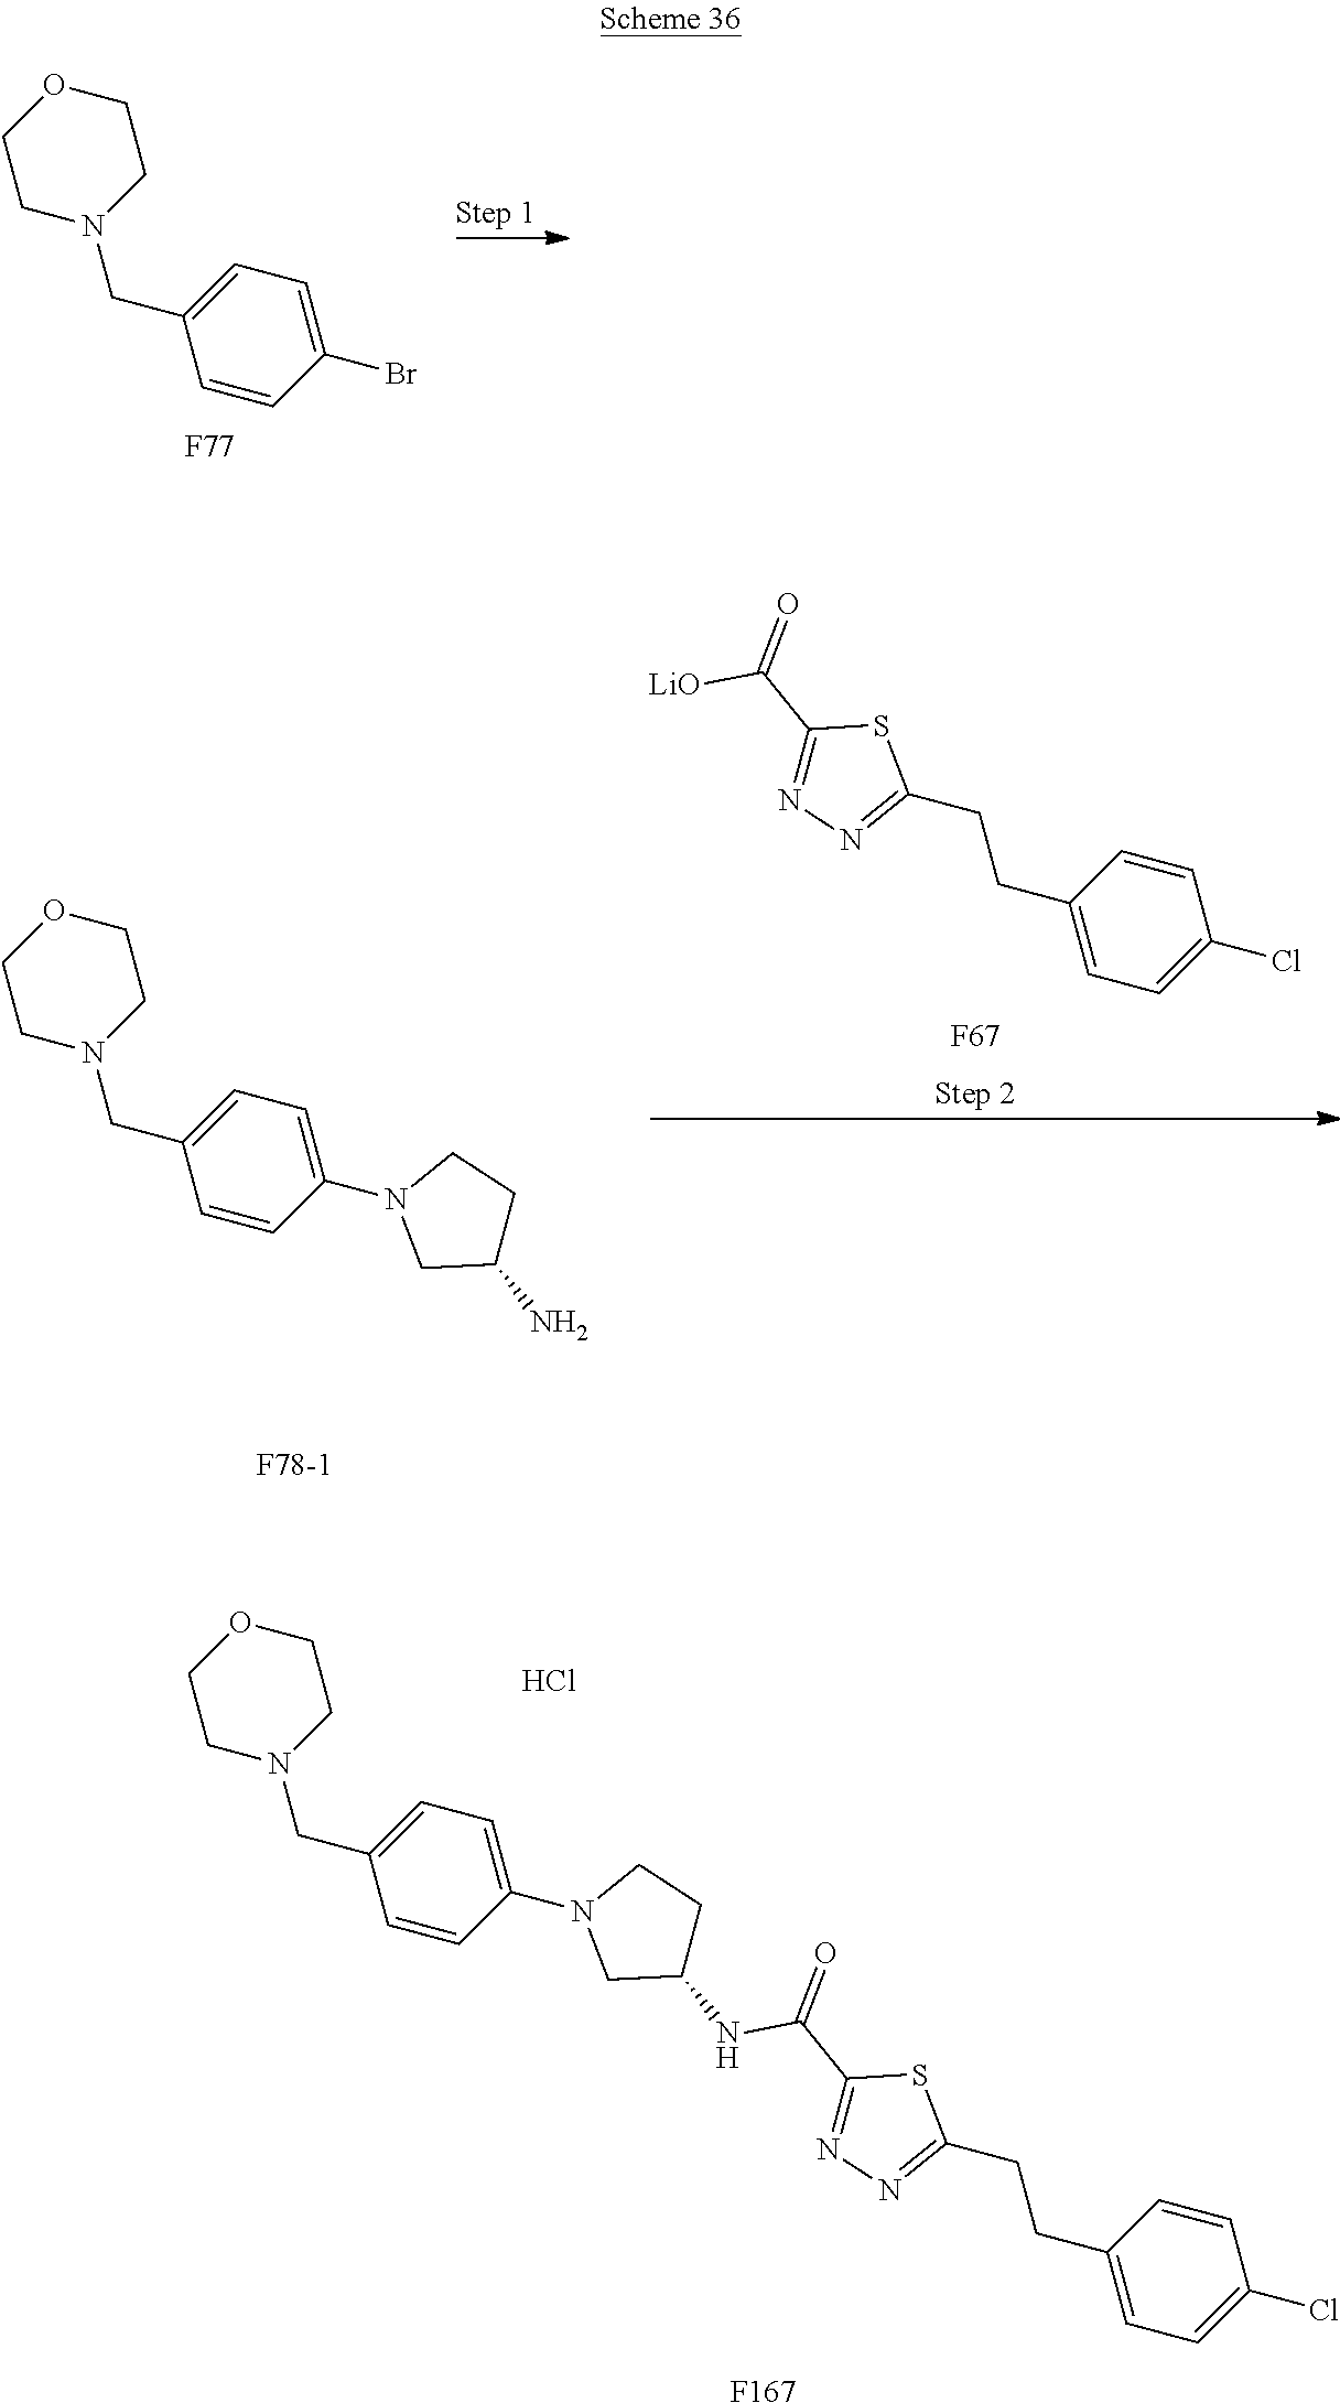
C1=CC(Br)=CC=C1CN1CCOCC1.[F77].C1=CC(CCC2=NN=C(C(=O)[LiO])S2)=CC=C1Cl.[F67].C1=CC(N2CC(N)CC2)=CC=C1CN1CCOCC1.[F78-1].C1=CC(N2CC(NC(C3=NN=C(CCC4=CC=C(Cl)C=C4)S3)=O)CC2)=CC=C1CN1CCOCC1.Cl.[F167]
